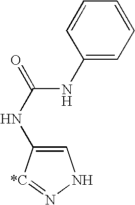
C1=C(NC(=O)NC2=CC=CC=C2)[*C]=NN1
